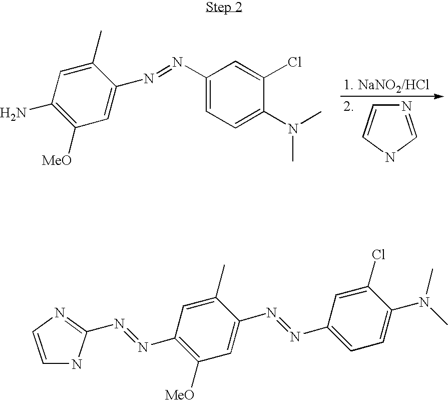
N1=CNC=C1.C1(N)=C([MeO])C=C(N=NC2=CC=C(N(C)C)C(Cl)=C2)C(C)=C1.C1(N=NC2=NC=CN2)=C([MeO])C=C(N=NC2=CC=C(N(C)C)C(Cl)=C2)C(C)=C1
